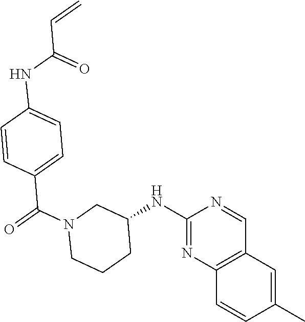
C12=C(C=CC(C)=C1)N=C(NC1CCCN(C(C3=CC=C(NC(C=C)=O)C=C3)=O)C1)N=C2
